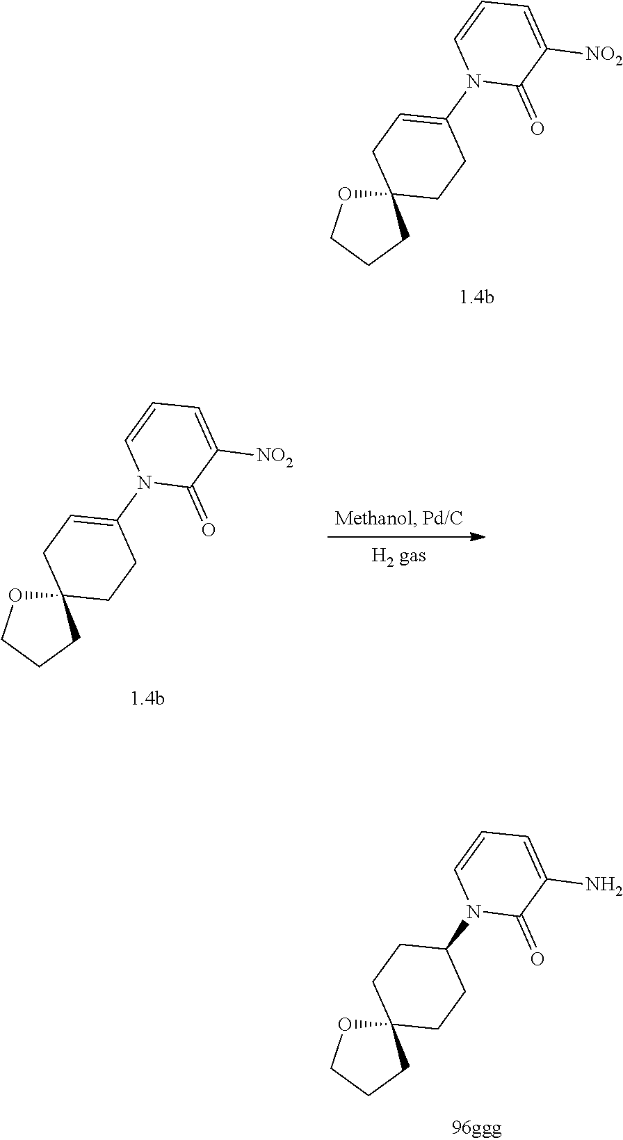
O1CCCC12CCC(N1C(=O)C([NO2])=CC=C1)=CC2.O1CCCC12CCC(N1C(=O)C([NO2])=CC=C1)=CC2.O1CCCC12CCC(N1C(=O)C(N)=CC=C1)CC2
